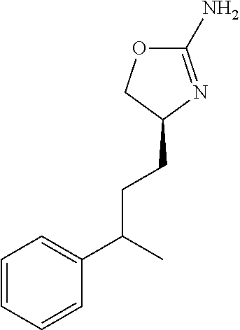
C1(N)=NC(CCC(C2=CC=CC=C2)C)CO1
